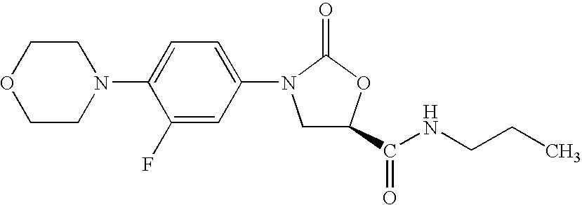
C1OCCN(C2=CC=C(N3CC(C(NCCC)=O)OC3=O)C=C2F)C1
